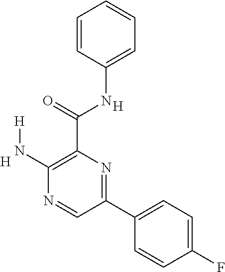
C1(N[H])=C(C(NC2=CC=CC=C2)=O)N=C(C2=CC=C(F)C=C2)C=N1.[H].[H]
